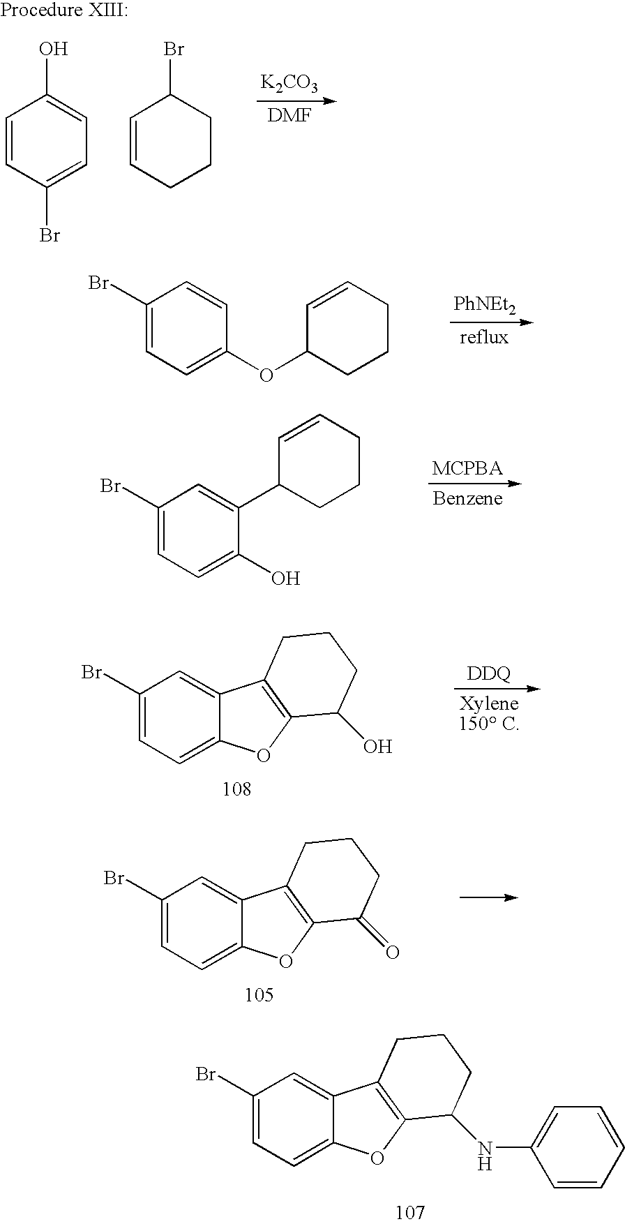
C1(Br)=CC=C2C(=C1)C1=C(O2)C(NC2=CC=CC=C2)CCC1.[K2CO3].C1=CC(Br)=CC=C1O.C1=CCCCC1Br.[PhNEt2].C1(Br)=CC=C(OC2CCCC=C2)C=C1.C1(Br)=CC=C(O)C(C2CCCC=C2)=C1.C1(Br)=CC=C2C(=C1)C1=C(O2)C(O)CCC1.C1(Br)=CC=C2C(=C1)C1=C(O2)C(=O)CCC1
